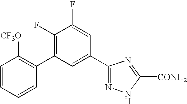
C1=CC=CC(C2=C(F)C(F)=CC(C3=NNC([CONH2])=N3)=C2)=C1[CF3O]
